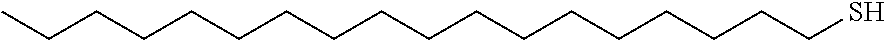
C(CCCCCCCCCCCCCCCCS)C
